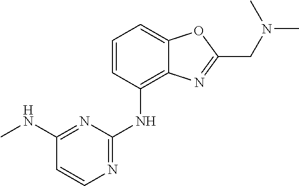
N(C1=NC=CC(NC)=N1)C1=C2C(=CC=C1)OC(CN(C)C)=N2
